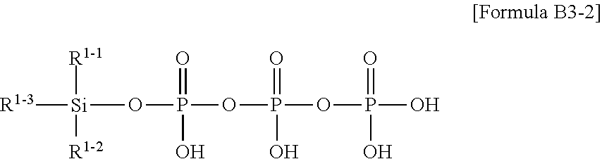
[Si]([R1-3])(OP(OP(=O)(O)OP(O)(=O)O)(=O)O)([R1-1])[R1-2]
